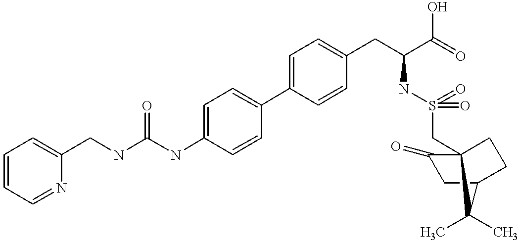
C1(NC(NCC2=CC=CC=N2)=O)=CC=C(C2=CC=C(CC(C(=O)O)NS(=O)(=O)CC34CCC(CC3=O)C4(C)C)C=C2)C=C1
